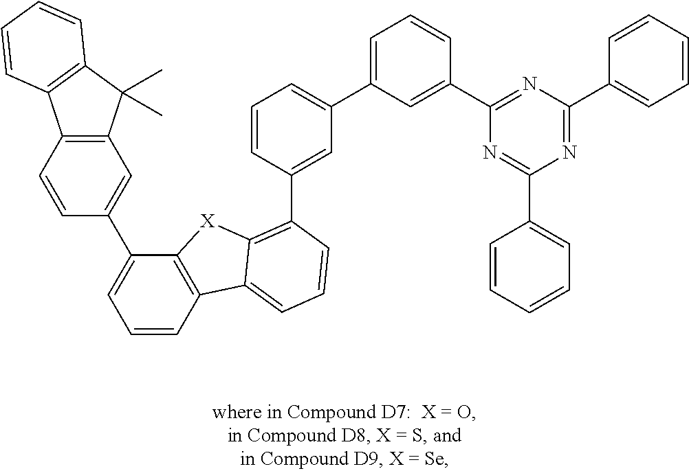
C1=CC2=C(C=C1C1=CC=CC3=C1[X]C1=C(C4=CC(C5=CC=CC(C6=NC(C7=CC=CC=C7)=NC(C7=CC=CC=C7)=N6)=C5)=CC=C4)C=CC=C31)C(C)(C)C1=C2C=CC=C1
